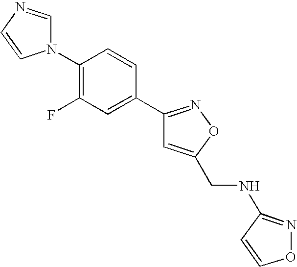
N1(C2=C(F)C=C(C3=NOC(CNC4=NOC=C4)=C3)C=C2)C=NC=C1
